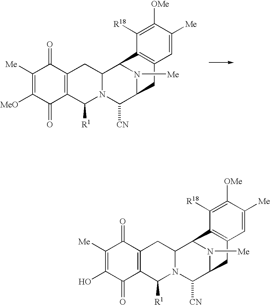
C1([Me])=C([MeO])C(=O)C2=C(C1=O)CC1N(C2[R1])C([CN])C2N([Me])C1C1=C(C2)C=C([Me])C([OMe])=C1[R18].C1([Me])=C(O)C(=O)C2=C(C1=O)CC1N(C2[R1])C([CN])C2N([Me])C1C1=C(C2)C=C([Me])C([OMe])=C1[R18]
